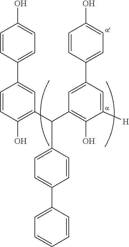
C1=CC(C(C2=C(O)C=CC(C3=CC=C(O)C=C3)=C2)C2=C(O)C([H])=CC(C3=CC=C(O)C=C3)=C2)=CC=C1C1=CC=CC=C1
